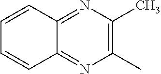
C1(C)=C(C)N=C2C(=N1)C=CC=C2
